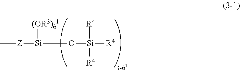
[Z]([Si]([(OR3)h1])O[Si]([R4])([R4])[R4])C
